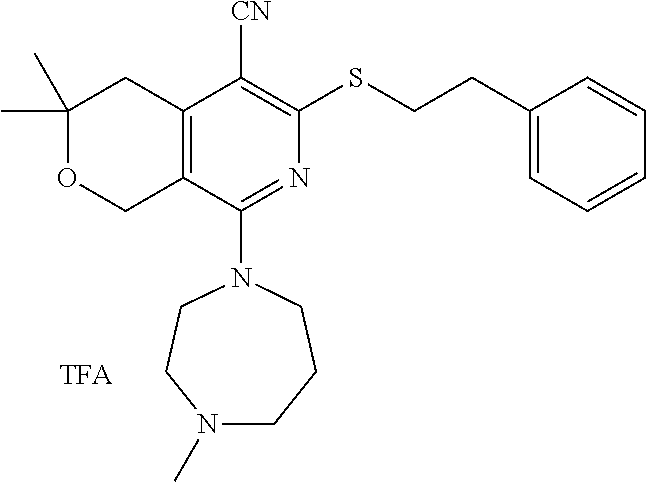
C1(C)(C)OCC2=C(C1)C([CN])=C(SCCC1=CC=CC=C1)N=C2N1CCN(C)CCC1.[TFA]
